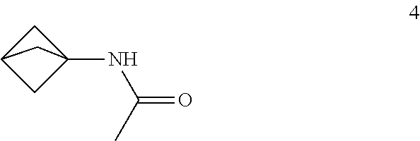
C12CC(NC(C)=O)(C1)C2
